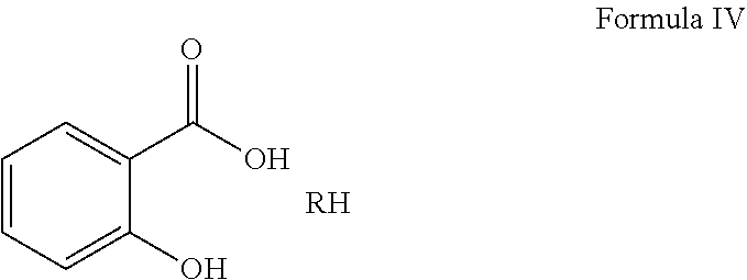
C1=CC=C(O)C(C(O)=O)=C1.[RH]
